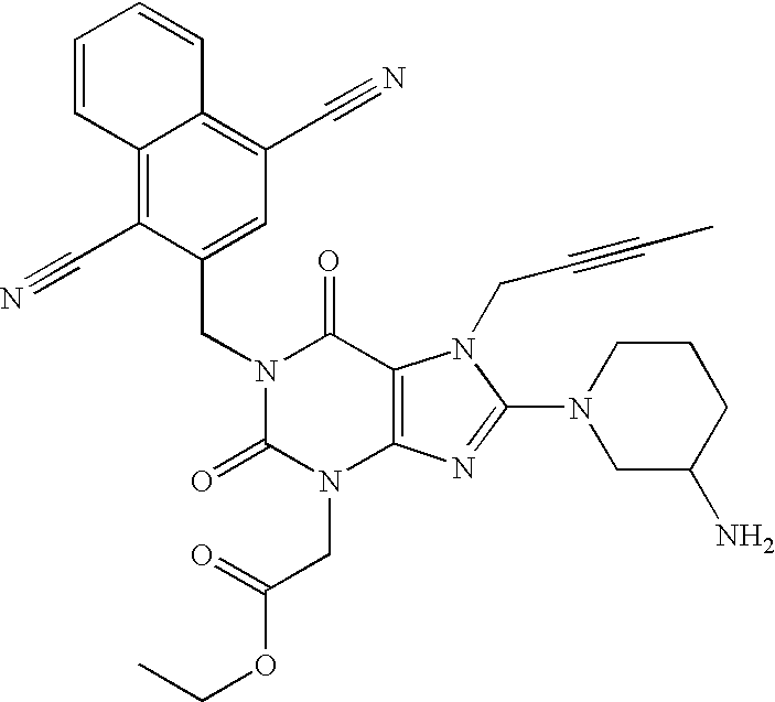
C12=C(C#N)C(CN3C(=O)N(CC(OCC)=O)C4=C(C3=O)N(CC#CC)C(N3CC(N)CCC3)=N4)=CC(C#N)=C1C=CC=C2
